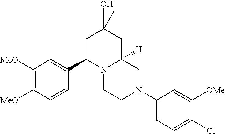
C1([MeO])=C([MeO])C=CC(C2N3C([H])(CC(O)(C)C2)CN(C2=CC=C(Cl)C([OMe])=C2)CC3)=C1
